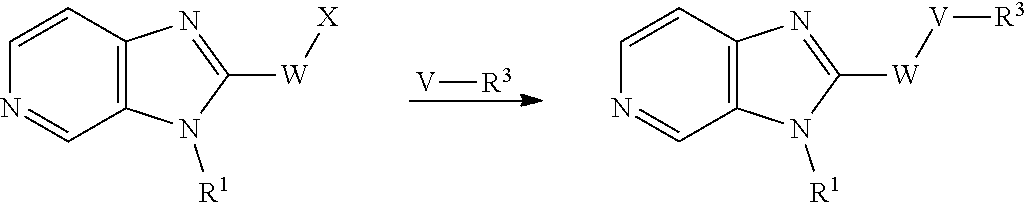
[V][R3].C1=CC2=C(C=N1)N([R1])C([W][X])=N2.C1=CC2=C(C=N1)N([R1])C([W][V][R3])=N2
